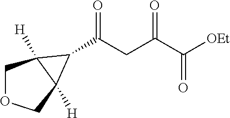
C1OCC2([H])C1([H])C2C(=O)CC(=O)C(=O)[OEt]
